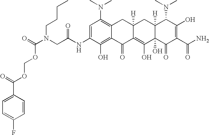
C1=C(C(=O)OCOC(N(CC(=O)NC2=CC(N(C)C)=C3C(=C2O)C(=O)C2=C(O)C4(O)C([H])(CC2([H])C3)C(N(C)C)C(O)=C(C(N)=O)C4=O)CCCC)=O)C=CC(F)=C1
